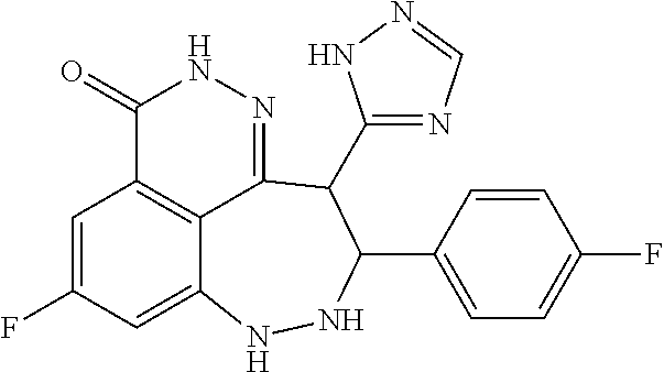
C1=C(F)C=C2C3=C1C(=O)NN=C3C(C1=NC=NN1)C(C1=CC=C(F)C=C1)NN2
